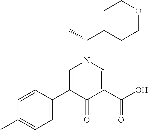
C1=CC(C2=CN(C(C)C3CCOCC3)C=C(C(O)=O)C2=O)=CC=C1C
